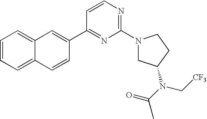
C1=CC=C2C(=C1)C=C(C1=NC(N3CC(N(C(C)=O)C[CF3])CC3)=NC=C1)C=C2
